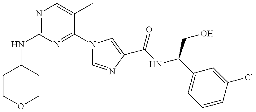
N(C1=NC=C(C)C(N2C=NC(C(=O)NC(CO)C3=CC=CC(Cl)=C3)=C2)=N1)C1CCOCC1
